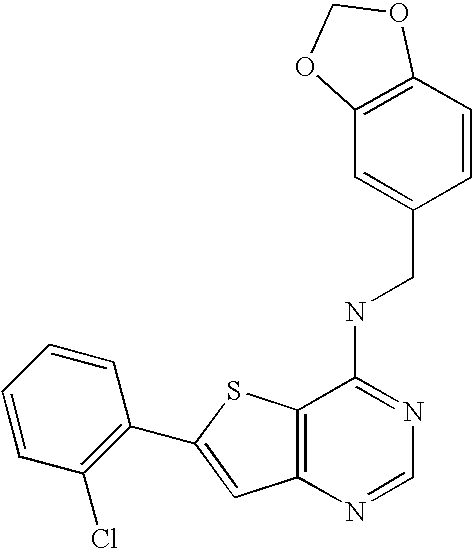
C12=C(N=CN=C1NCC1=CC3=C(C=C1)OCO3)C=C(C1=C(Cl)C=CC=C1)S2
